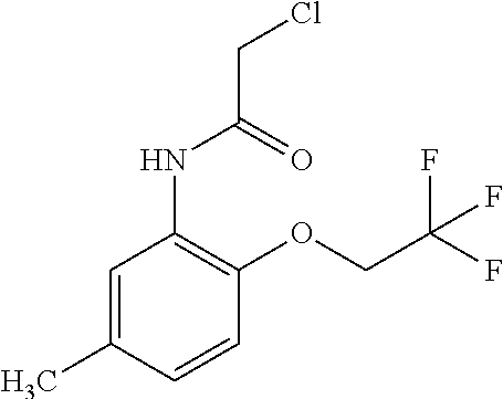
C1=CC(C)=CC(NC(CCl)=O)=C1OCC(F)(F)F
